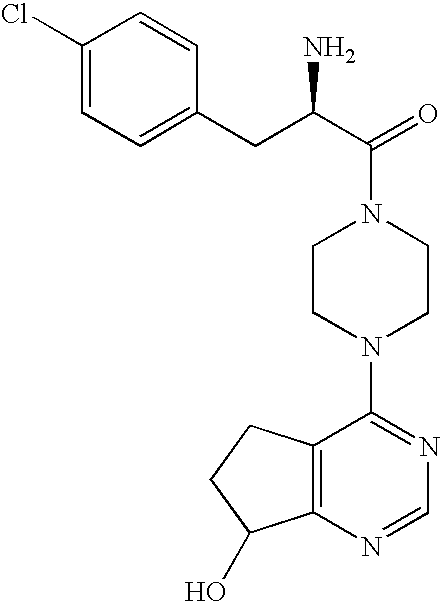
C12=C(N=CN=C1N1CCN(C(=O)C(N)CC3=CC=C(Cl)C=C3)CC1)C(O)CC2
